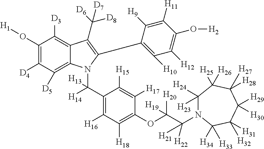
C1(O[H1])=C([D4])C([D5])=C2C(=C1[D3])C(C([D6])([D8])[D7])=C(C1=C([H10])C([H12])=C(O[H2])C([H11])=C1[H9])N2C(C1=C([H16])C([H18])=C(OC(C([H21])([H22])N2C([H23])([H24])C([H25])([H26])C([H28])([H27])C([H29])([H30])C([H31])([H32])C2([H34])[H33])([H20])[H19])C([H17])=C1[H15])([H14])[H13]
